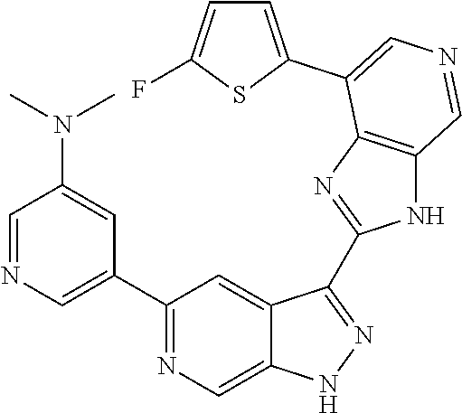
C1(C2=CN=CC(N(C)C)=C2)=NC=C2C(=C1)C(C1=NC3=C(N1)C=NC=C3C1=CC=C(F)S1)=NN2
